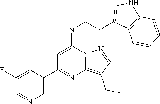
C1=C(NCCC2=CNC3=C2C=CC=C3)N2C(=C(CC)C=N2)N=C1C1=CN=CC(F)=C1
